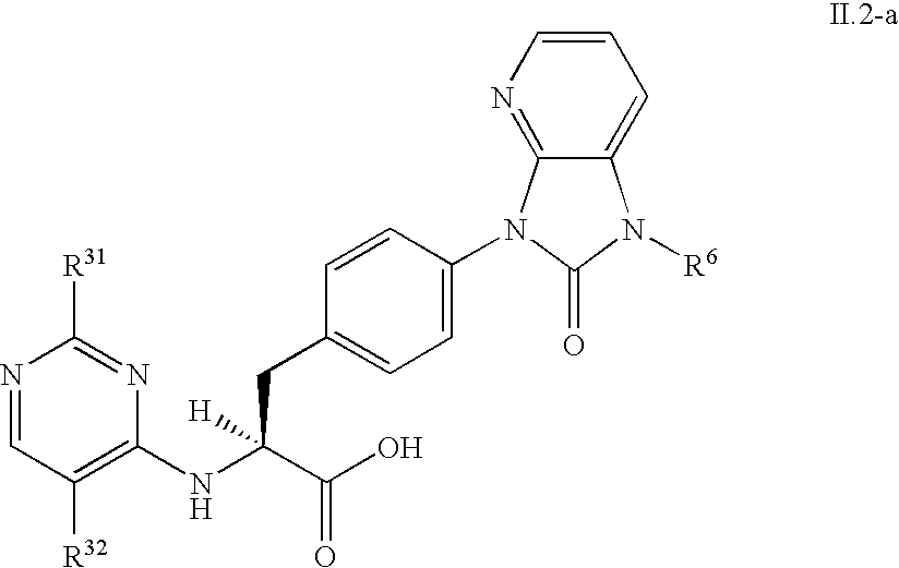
N1=CC([R32])=C(NC(CC2=CC=C(N3C4=NC=CC=C4N([R6])C3=O)C=C2)(C(O)=O)[H])N=C1[R31]
